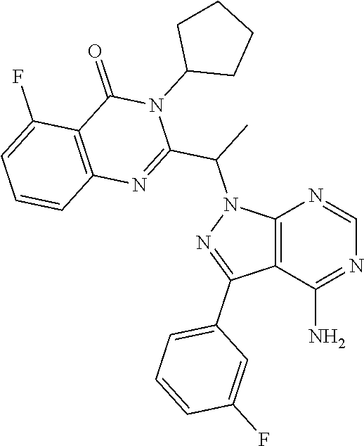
C12=C(C(N)=NC=N1)C(C1=CC=CC(F)=C1)=NN2C(C)C1=NC2=C(C(=O)N1C1CCCC1)C(F)=CC=C2
